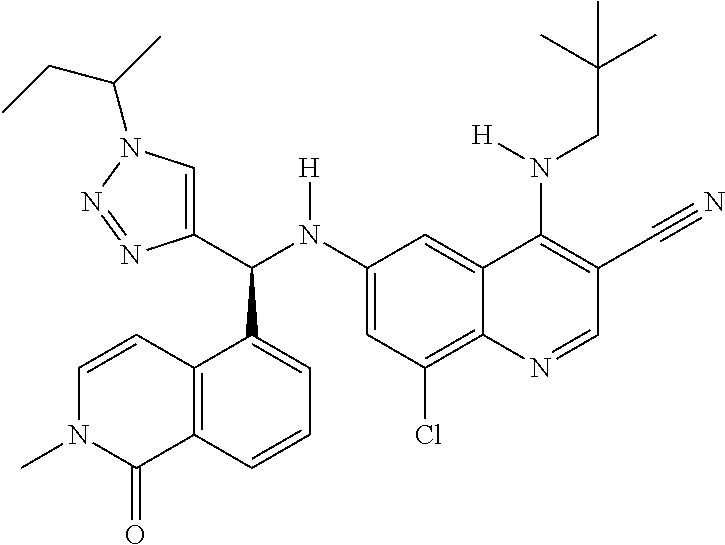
C1(N(C(C2=CN(C(CC)C)N=N2)C2=CC=CC3=C2C=CN(C)C3=O)[H])=CC(Cl)=C2C(=C1)C(N(CC(C)(C)C)[H])=C(C#N)C=N2
